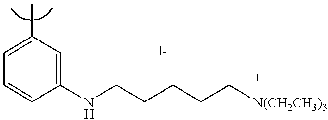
C1=C(C)C=C(NCCCCC[N(CH2CH3)3])C=C1
